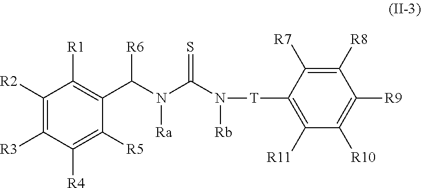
C1([R2])=C([R3])C([R4])=C([R5])C(C([R6])N([Ra])C(=S)N([Rb])[T]C2=C([R11])C([R10])=C([R9])C([R8])=C2[R7])=C1[R1]
